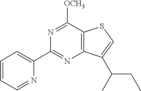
C1(C2=NC3=C(C([OCH3])=N2)SC=C3C(C)CC)=CC=CC=N1
